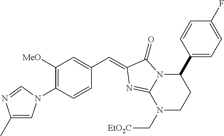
C1([MeO])=C(N2C=C(C)N=C2)C=CC(C=C2C(=O)N3C(C4=CC=C(F)C=C4)CCN(C[EtO2C])C3=N2)=C1
